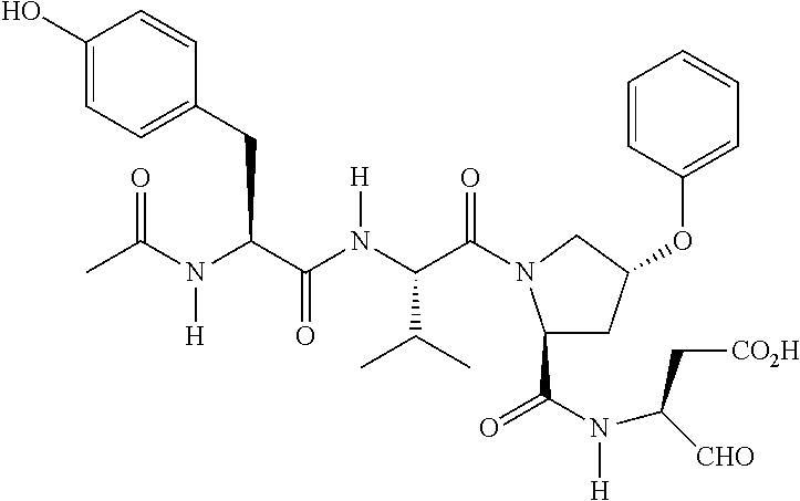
CC(N(C(C(N(C(C(=O)N1C(C(N(C([CHO])C[CO2H])[H])=O)CC(OC2=CC=CC=C2)C1)C(C)C)[H])=O)CC1=CC=C(O)C=C1)[H])=O
